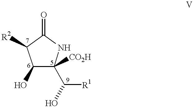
C1(O)C(C([R1])O)([CO2H])NC(=O)C1[R2]
